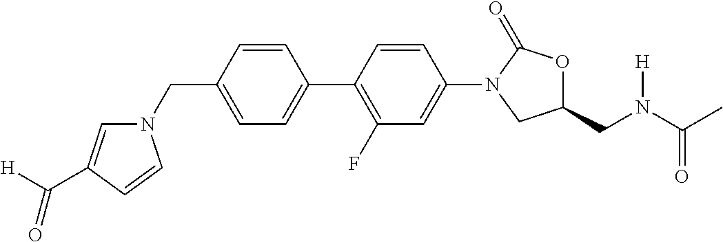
C1=C(CN2C=C(C([H])=O)C=C2)C=CC(C2=C(F)C=C(N3CC(CN(C(C)=O)[H])OC3=O)C=C2)=C1
